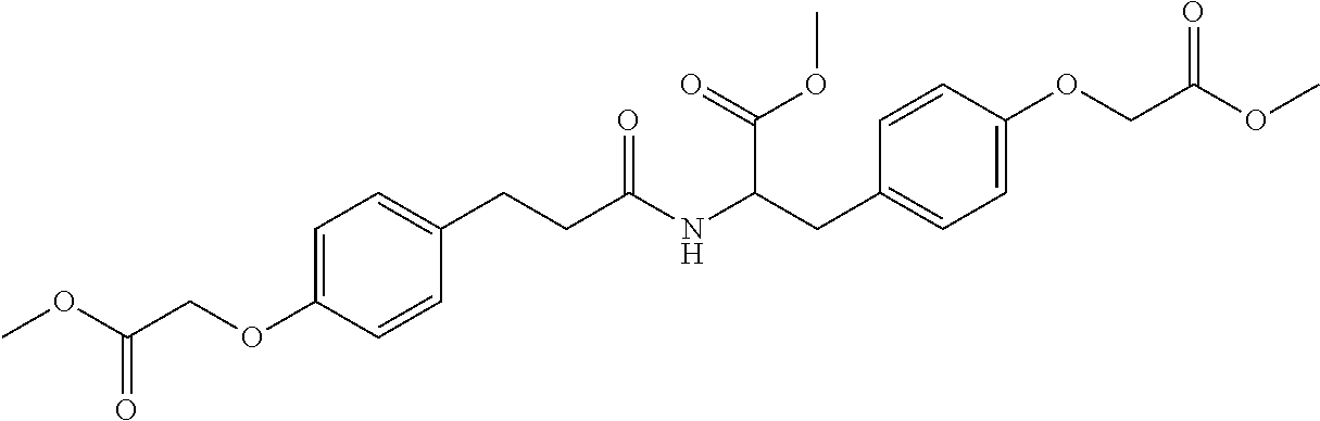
C1=C(OCC(OC)=O)C=CC(CCC(NC(CC2=CC=C(OCC(OC)=O)C=C2)C(=O)OC)=O)=C1
